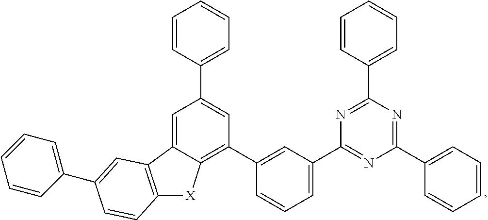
C1=CC(C2=CC(C3=CC(C4=NC(C5=CC=CC=C5)=NC(C5=CC=CC=C5)=N4)=CC=C3)=C3C(=C2)C2=C([X]3)C=CC(C3=CC=CC=C3)=C2)=CC=C1
